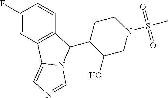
C1(F)=CC2=C(C=C1)C(C1C(O)CN(S(C)(=O)=O)CC1)N1C2=CN=C1
